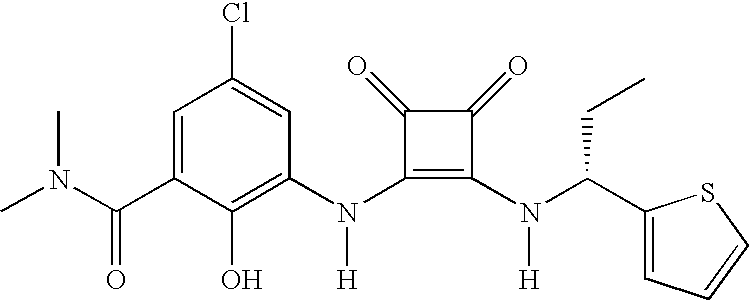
CN(C(C1=CC(Cl)=CC(N(C2=C(N(C(C3=CC=CS3)CC)[H])C(=O)C2=O)[H])=C1O)=O)C
